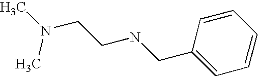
C1=CC=CC(CNCCN(C)C)=C1
